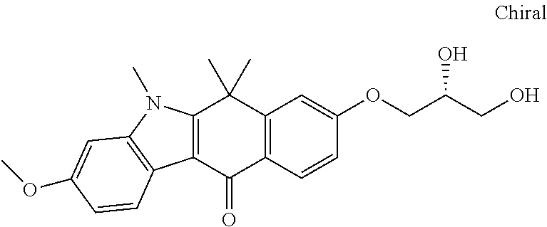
C12=C(C=CC(OCC(CO)O)=C1)C(=O)C1=C(C2(C)C)N(C)C2=C1C=CC(OC)=C2
